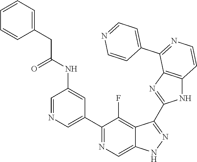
C1=NC=C(C2=NC=C3C(=C2F)C(C2=NC4=C(N2)C=CN=C4C2=CC=NC=C2)=NN3)C=C1NC(CC1=CC=CC=C1)=O
